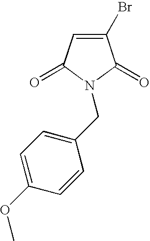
C1(Br)=CC(=O)N(CC2=CC=C(OC)C=C2)C1=O
